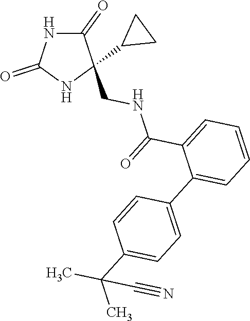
C1(=O)NC(=O)NC1(CNC(C1=CC=CC=C1C1=CC=C(C(C)(C)C#N)C=C1)=O)C1CC1
